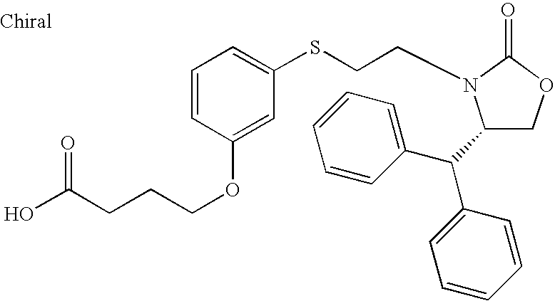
C1(C(C2=CC=CC=C2)C2=CC=CC=C2)COC(=O)N1CCSC1=CC=CC(OCCCC(O)=O)=C1
